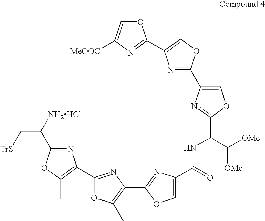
C1(C([NH2HCl])C[TrS])=NC(C2=NC(C3=NC(C(NC(C([OMe])[OMe])C4=NC(C5=NC(C6=NC([MeOOC])=CO6)=CO5)=CO4)=O)=CO3)=C(C)O2)=C(C)O1
